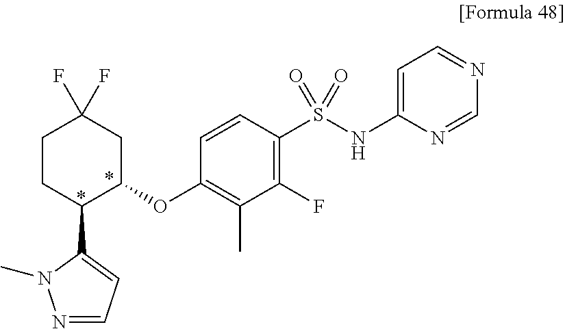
C1C(OC2=C(C)C(F)=C(S(NC3=CC=NC=N3)(=O)=O)C=C2)C(C2=CC=NN2C)CCC1(F)F
